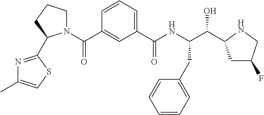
C1=CC=C(C(NC(C(C2CC(F)CN2)O)CC2=CC=CC=C2)=O)C=C1C(=O)N1CCCC1C1=NC(C)=CS1
